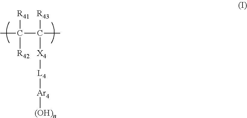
CC(C(C)([R43])[X4][L4][Ar4][(OH)n])([R41])[R42]
